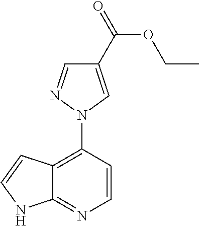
C1=CC(N2N=CC(C(OCC)=O)=C2)=C2C(=N1)NC=C2
